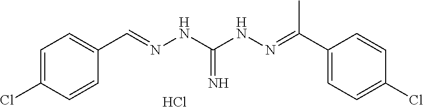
C1=C(Cl)C=CC(C=NNC(NN=C(C2=CC=C(Cl)C=C2)C)=N)=C1.Cl
